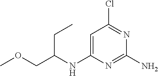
C1=C(NC(COC)CC)N=C(N)N=C1Cl
